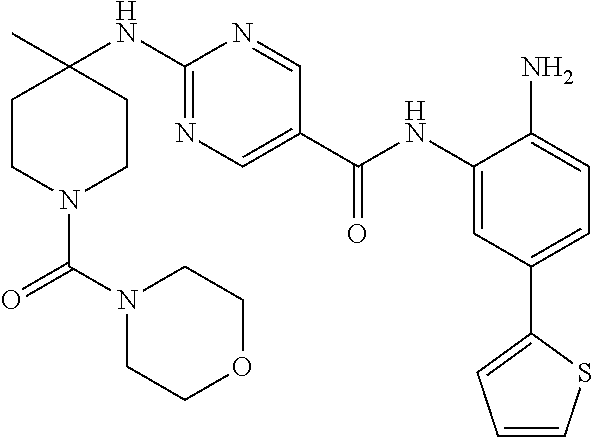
C1CN(C(N2CCOCC2)=O)CCC1(NC1=NC=C(C(NC2=CC(C3=CC=CS3)=CC=C2N)=O)C=N1)C
